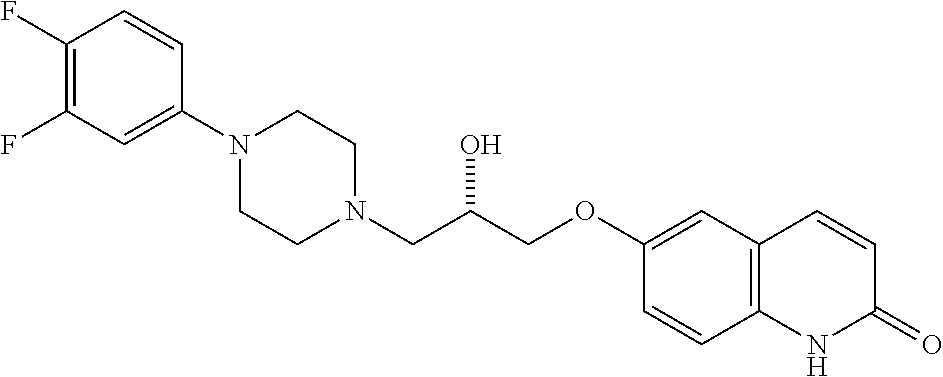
C1(F)=C(F)C=C(N2CCN(CC(COC3=CC4=C(C=C3)NC(=O)C=C4)O)CC2)C=C1
